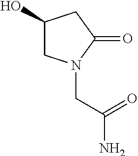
C1(O)CN(CC(=O)N)C(=O)C1
